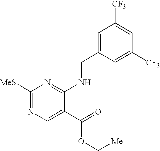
C1=C(CNC2=NC([MeS])=NC=C2C(=O)OC[Me])C=C([CF3])C=C1[CF3]
